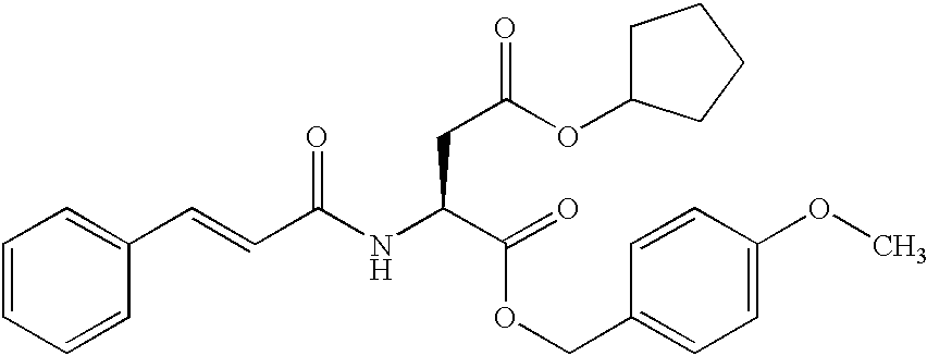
N(C(C(OCC1=CC=C(OC)C=C1)=O)CC(OC1CCCC1)=O)C(C=CC1=CC=CC=C1)=O
